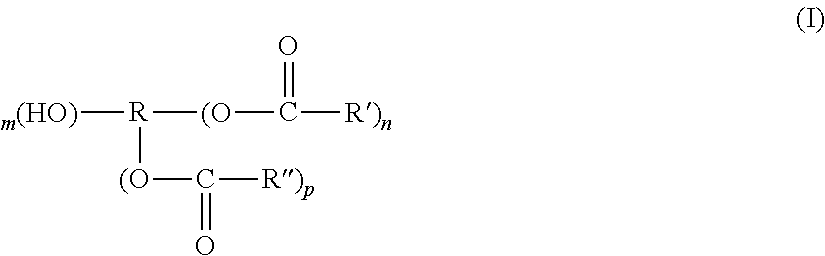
[m(HO)][R]([(O]C([R)p])=O)[(O]C([R)n])=O
